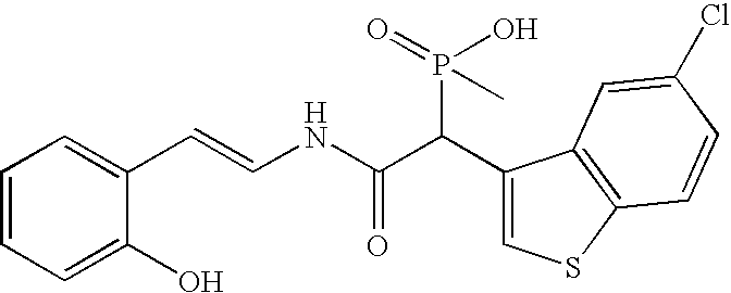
C1=CC=C(O)C(C=CNC(C(C2=CSC3=C2C=C(Cl)C=C3)P(=O)(O)C)=O)=C1
